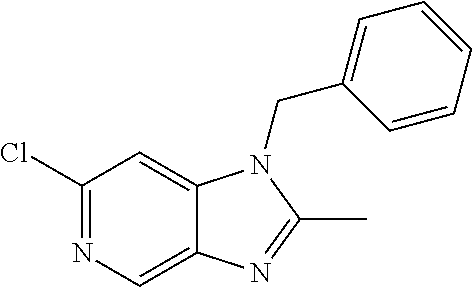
ClC1=NC=C2C(=C1)N(CC1=CC=CC=C1)C(C)=N2
